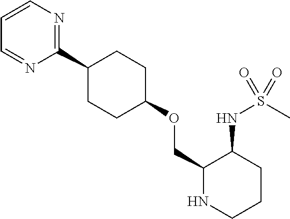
C1=CN=C(C2CCC(OCC3NCCCC3NS(C)(=O)=O)CC2)N=C1
